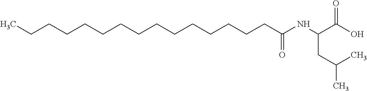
CCCCCCCCCCCCCCCC(NC(C(O)=O)CC(C)C)=O
